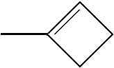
C1=C(C)CC1
